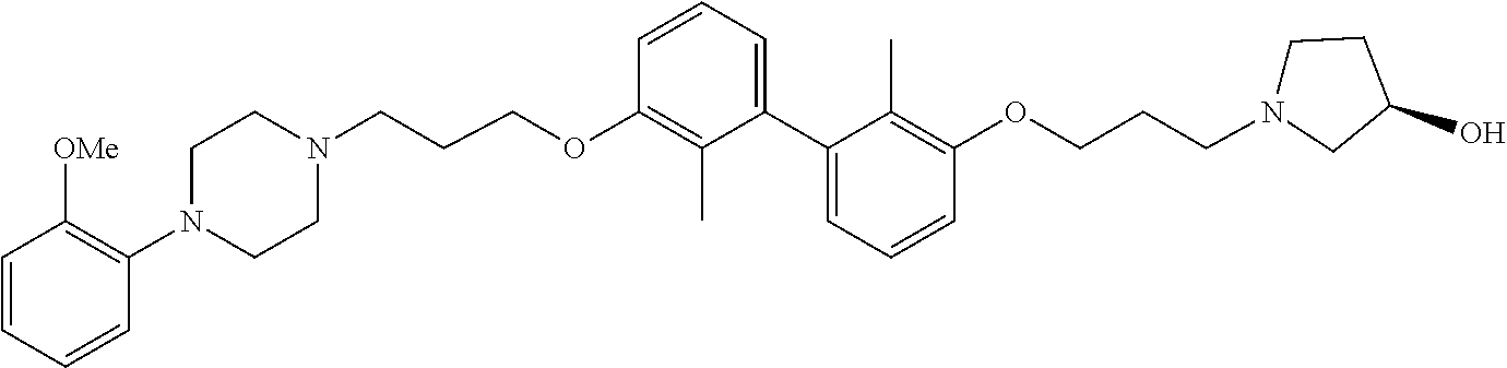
C1CN(CCCOC2=C(C)C(C3=CC=CC(OCCCN4CCC(O)C4)=C3C)=CC=C2)CCN1C1=C([OMe])C=CC=C1
